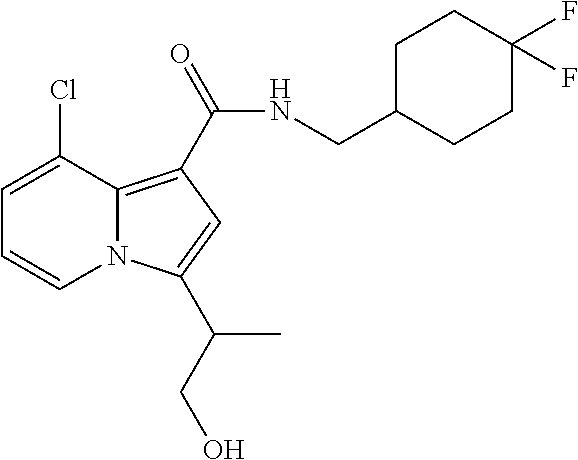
C1=C(Cl)C2=C(C(NCC3CCC(F)(F)CC3)=O)C=C(C(CO)C)N2C=C1
